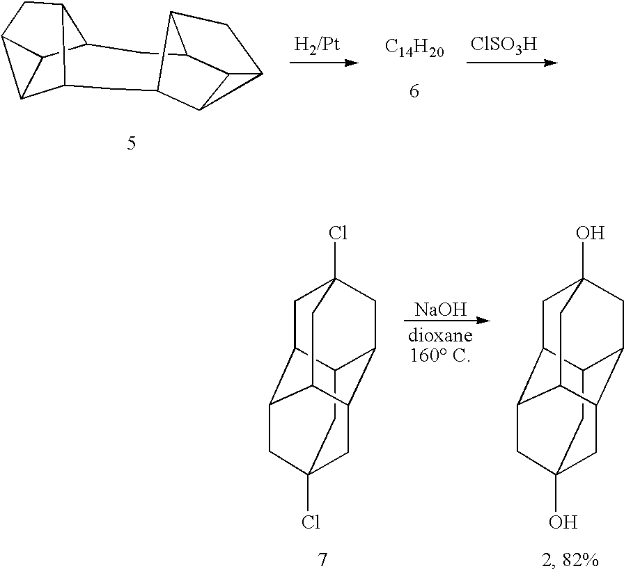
C12C3C4C(C1C2C4)CC1C2C4C(C3)C1CC42.[C14H20].[ClSO3H].C12CC3(Cl)CC4C1CC1(Cl)CC2C(C4C1)C3.[NaOH].C12CC3(O)CC4C1CC1(O)CC2C(C4C1)C3
